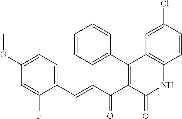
C1(OC)=CC=C(C=CC(C2=C(C3=CC=CC=C3)C3=C(NC2=O)C=CC(Cl)=C3)=O)C(F)=C1
